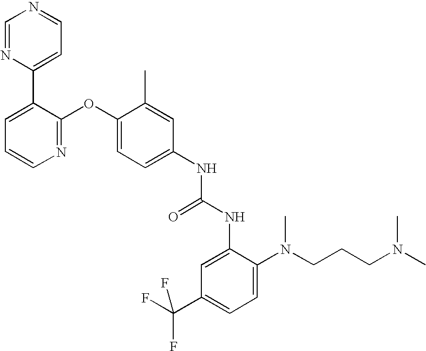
C1=NC(C2=CC=CN=C2OC2=CC=C(NC(NC3=CC(C(F)(F)F)=CC=C3N(CCCN(C)C)C)=O)C=C2C)=CC=N1
